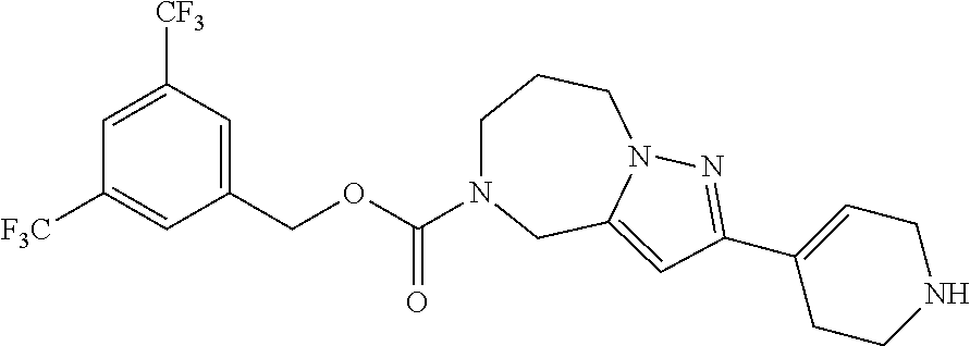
C1(COC(N2CCCN3C(=CC(C4=CCNCC4)=N3)C2)=O)=CC([CF3])=CC([F3C])=C1
